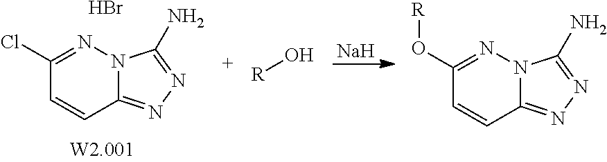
[Na].C12=NN=C(N)N1N=C(Cl)C=C2.[R]O.C12=NN=C(N)N1N=C(O[R])C=C2.Br
